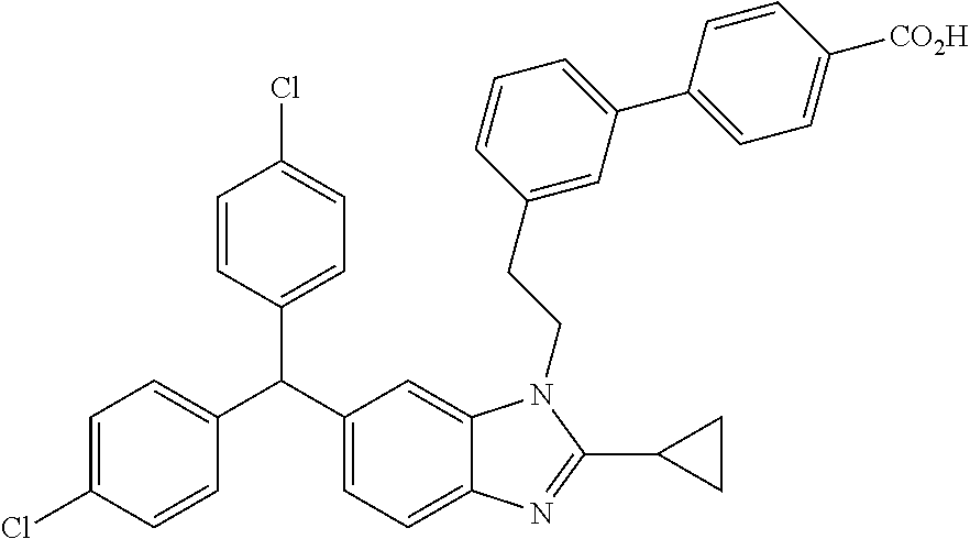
C1=C(Cl)C=CC(C(C2=CC=C3C(=C2)N(CCC2=CC(C4=CC=C([CO2H])C=C4)=CC=C2)C(C2CC2)=N3)C2=CC=C(Cl)C=C2)=C1
